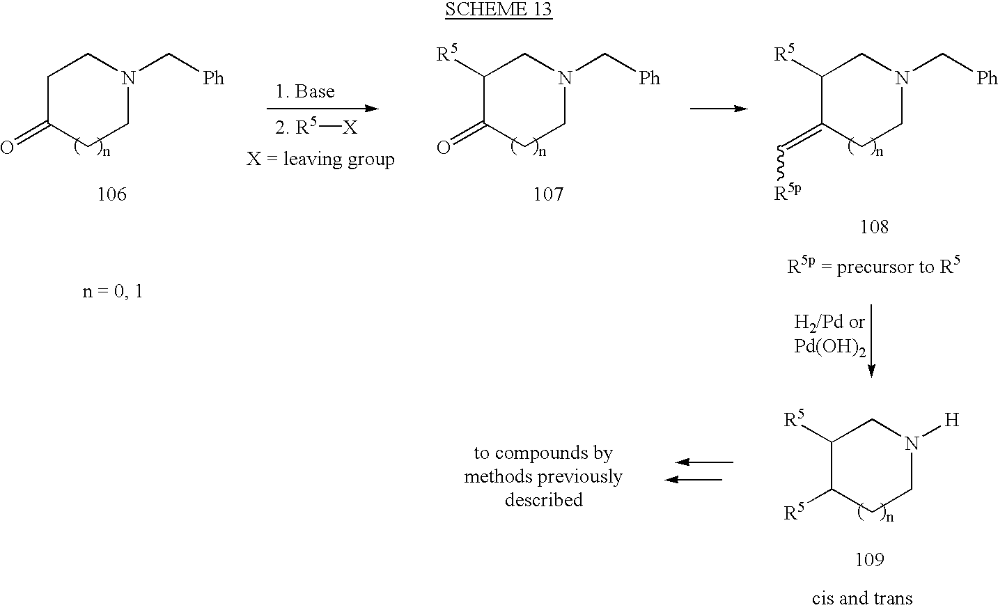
C1C(=O)CCN(C[Ph])C1.[R5][X].C1([R5])C(=O)CCN(C[Ph])C1.C1([R5])C(=C[R5p])CCN(C[Ph])C1.C1([R5])C([R5])CCN([H])C1
